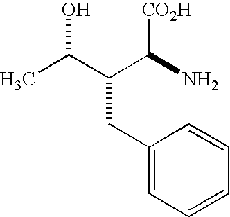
CC(C(C(N)[CO2H])CC1=CC=CC=C1)O
